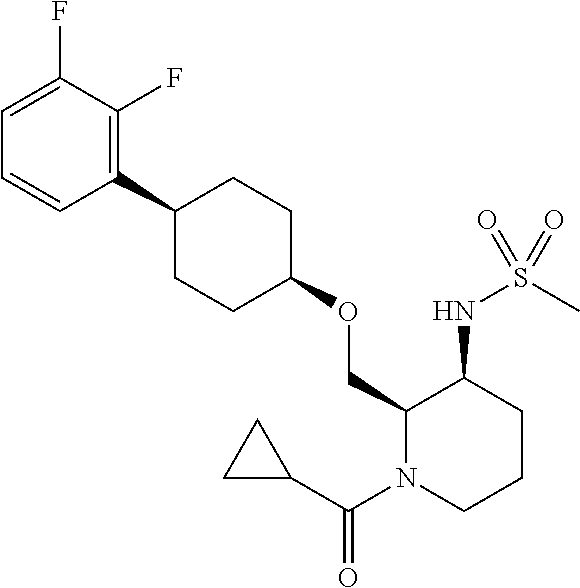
C1(OCC2N(C(C3CC3)=O)CCCC2NS(=O)(C)=O)CCC(C2=C(F)C(F)=CC=C2)CC1
